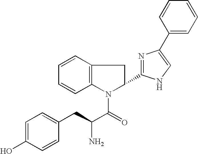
C1=C(O)C=CC(CC(C(=O)N2C(C3=NC(C4=CC=CC=C4)=CN3)CC3=C2C=CC=C3)N)=C1
